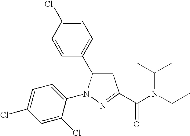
C1=C(Cl)C=CC(C2CC(C(=O)N(C(C)C)CC)=NN2C2=CC=C(Cl)C=C2Cl)=C1
